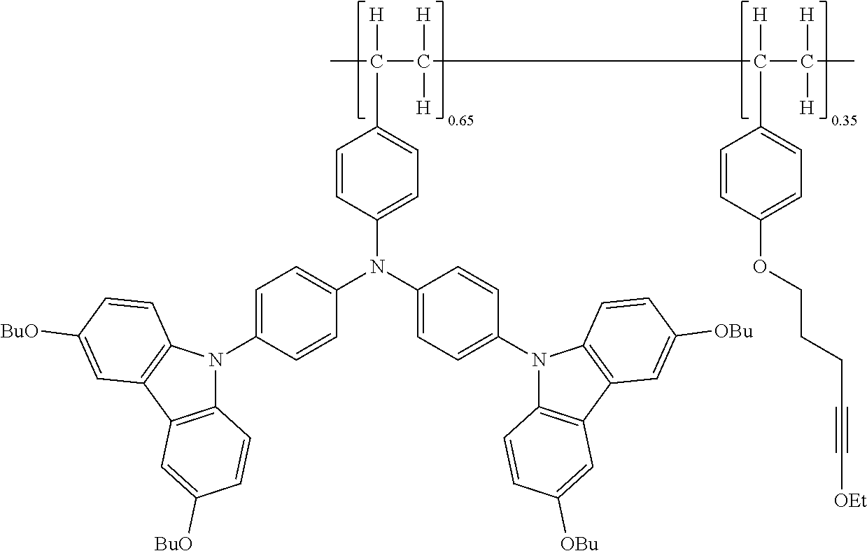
C1(N(C2=CC=C(N3C4=C(C5=C3C=CC([OBu])=C5)C=C([OBu])C=C4)C=C2)C2=CC=C(N3C4=C(C5=C3C=CC([BuO])=C5)C=C([BuO])C=C4)C=C2)=CC=C(C(C)(C([H])([H])C(C(C)([H])[H])([H])C2=CC=C(OCCCC#C[OEt])C=C2)[H])C=C1
